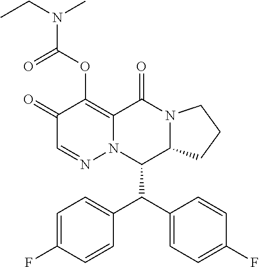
C1(=O)C=NN2C(=C1OC(N(C)CC)=O)C(=O)N1C(C2C(C2=CC=C(F)C=C2)C2=CC=C(F)C=C2)CCC1
